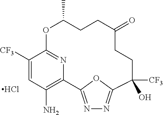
C1([CF3])=CC(N)=C2N=C1OC(C)CCC(=O)CCC([CF3])(O)C1=NN=C2O1.Cl
